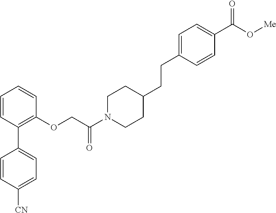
C1=CC(C2=CC=C([CN])C=C2)=C(OCC(N2CCC(CCC3=CC=C(C(O[Me])=O)C=C3)CC2)=O)C=C1
